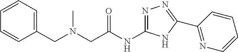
C(N(CC1=CC=CC=C1)C)C(NC1=NN=C(C2=NC=CC=C2)N1)=O
